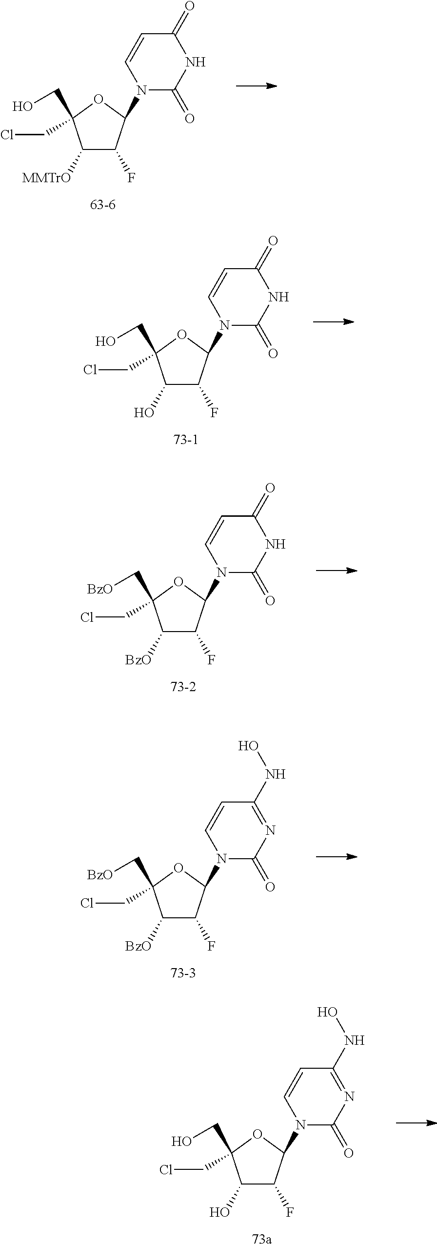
C1([MMTrO])C(F)C(N2C(=O)NC(=O)C=C2)OC1(CO)CCl.C1(O)C(F)C(N2C(=O)NC(=O)C=C2)OC1(CO)CCl.C1([BzO])C(F)C(N2C(=O)NC(=O)C=C2)OC1(C[BzO])CCl.C1([BzO])C(F)C(N2C(=O)N=C(NO)C=C2)OC1(C[BzO])CCl.C1(O)C(F)C(N2C(=O)N=C(NO)C=C2)OC1(CO)CCl
